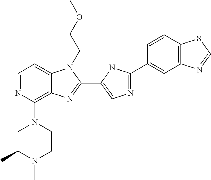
C1=NC(N2CC(C)N(C)CC2)=C2C(=C1)N(CCOC)C(C1=CN=C(C3=CC4=C(C=C3)SC=N4)N1)=N2
